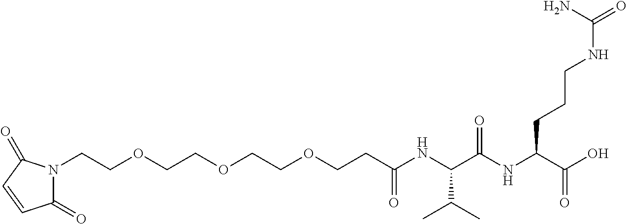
N1(CCOCCOCCOCCC(NC(C(C)C)C(=O)NC(C(O)=O)CCCNC(=O)N)=O)C(=O)C=CC1=O
